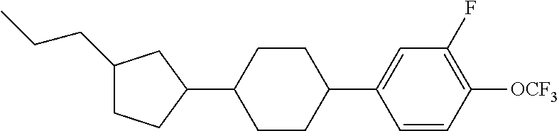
C1(CCC)CCC(C2CCC(C3=CC(F)=C([OCF3])C=C3)CC2)C1
